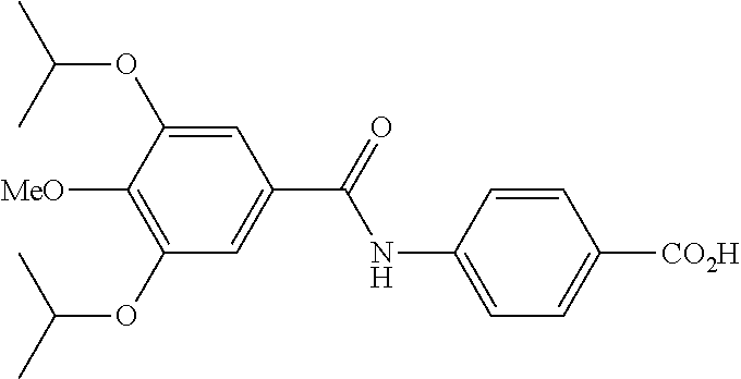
C1=C(NC(=O)C2=CC(OC(C)C)=C([MeO])C(OC(C)C)=C2)C=CC([CO2H])=C1
